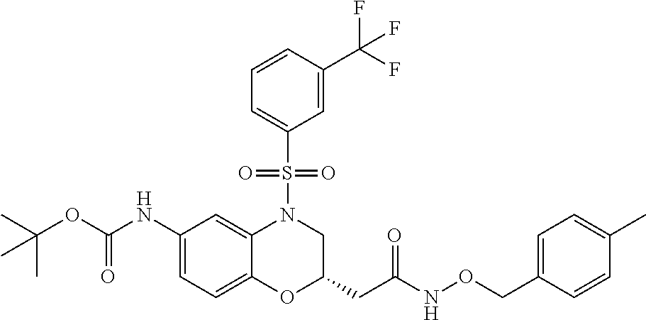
C1(NC(OC(C)(C)C)=O)=CC=C2C(=C1)N(S(C1=CC=CC(C(F)(F)F)=C1)(=O)=O)CC(CC(NOCC1=CC=C(C)C=C1)=O)O2
